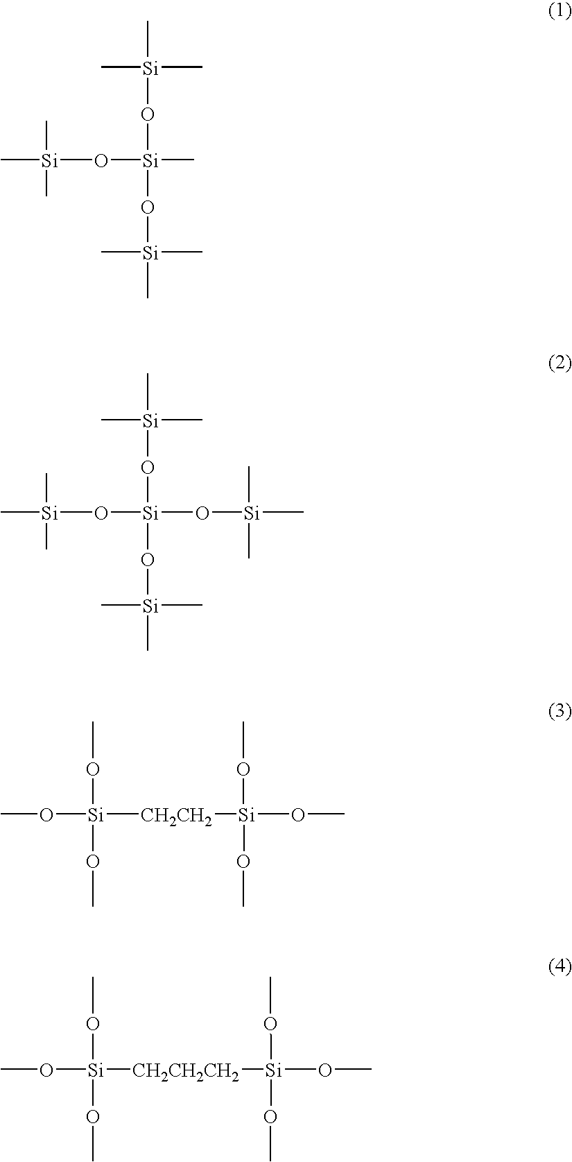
O([Si](C)(C)C)[Si](O[Si](C)(C)C)(O[Si](C)(C)C)O[Si](C)(C)C.CO[Si](OC)(OC)[CH2CH2][Si](OC)(OC)OC.CO[Si](OC)(OC)[CH2CH2CH2][Si](OC)(OC)OC.O([Si](C)(C)C)[Si](C)(O[Si](C)(C)C)O[Si](C)(C)C
